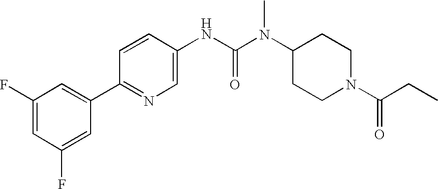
C1(F)=CC(F)=CC(C2=NC=C(NC(N(C3CCN(C(=O)CC)CC3)C)=O)C=C2)=C1
